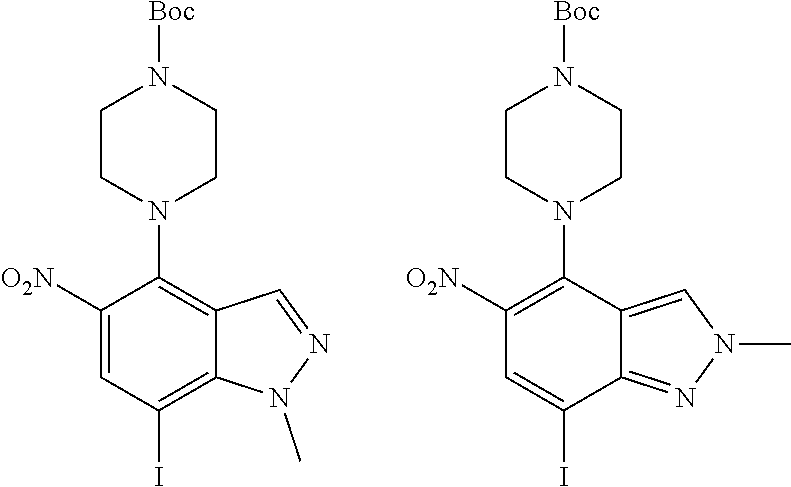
C1([O2N])=CC(I)=C2C(=C1N1CCN([Boc])CC1)C=NN2C.C1([O2N])=C(N2CCN([Boc])CC2)C2=CN(C)N=C2C(I)=C1
